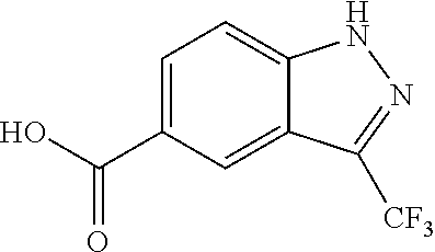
C12=CC(C(O)=O)=CC=C1NN=C2[CF3]
